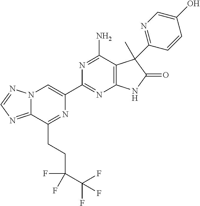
N12C(=NC=N1)C(CCC(C(F)(F)F)(F)F)=NC(C1=NC3=C(C(N)=N1)C(C)(C1=NC=C(O)C=C1)C(=O)N3)=C2
